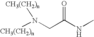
[CH3(CH2)n]N(CC(NC)=O)[CH3(CH2)n]
